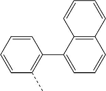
C12=C(C=CC=C1)C=CC=C2C1=C(C)C=CC=C1
